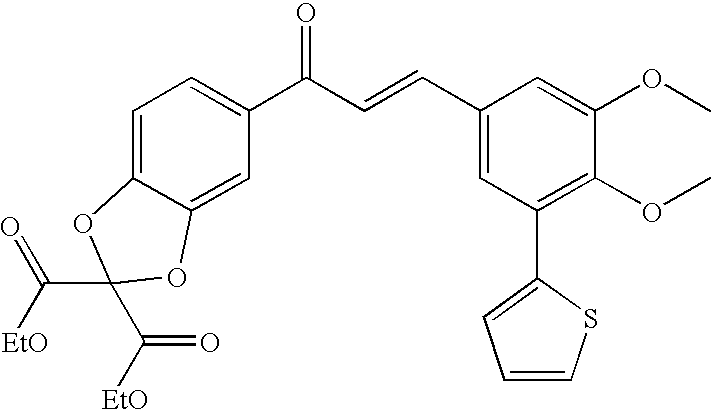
C1=C2C(=CC(C(C=CC3=CC(C4=CC=CS4)=C(OC)C(OC)=C3)=O)=C1)OC(C([EtO])=O)(C([EtO])=O)O2
